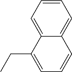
C12=CC=CC=C1C(CC)=CC=C2
